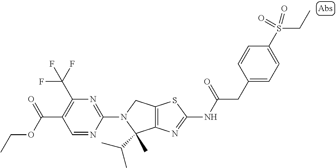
C12=C(N=C(NC(CC3=CC=C(S(CC)(=O)=O)C=C3)=O)S1)C(C)(C(C)C)N(C1=NC(C(F)(F)F)=C(C(OCC)=O)C=N1)C2
